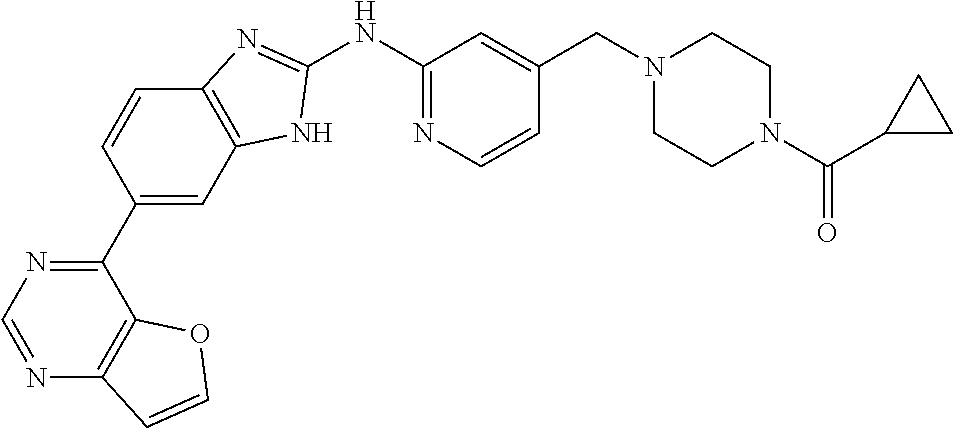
C1(C2=CC3=C(C=C2)N=C(NC2=NC=CC(CN4CCN(C(C5CC5)=O)CC4)=C2)N3)=NC=NC2=C1OC=C2
